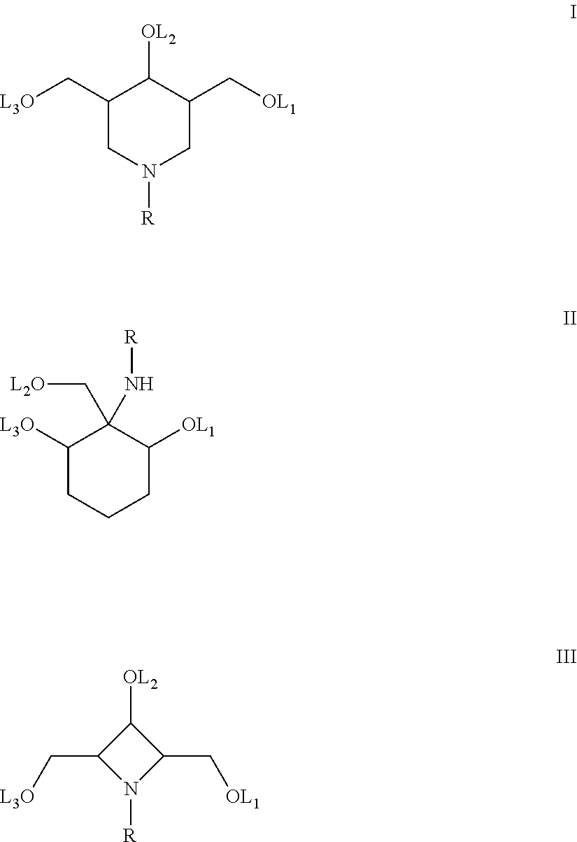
C1(C[L3O])CN([R])CC(C[OL1])C1[OL2].C1([L3O])CCCC([OL1])C1(C[L2O])N[R].C1([OL2])C(C[L3O])N([R])C1C[OL1]
